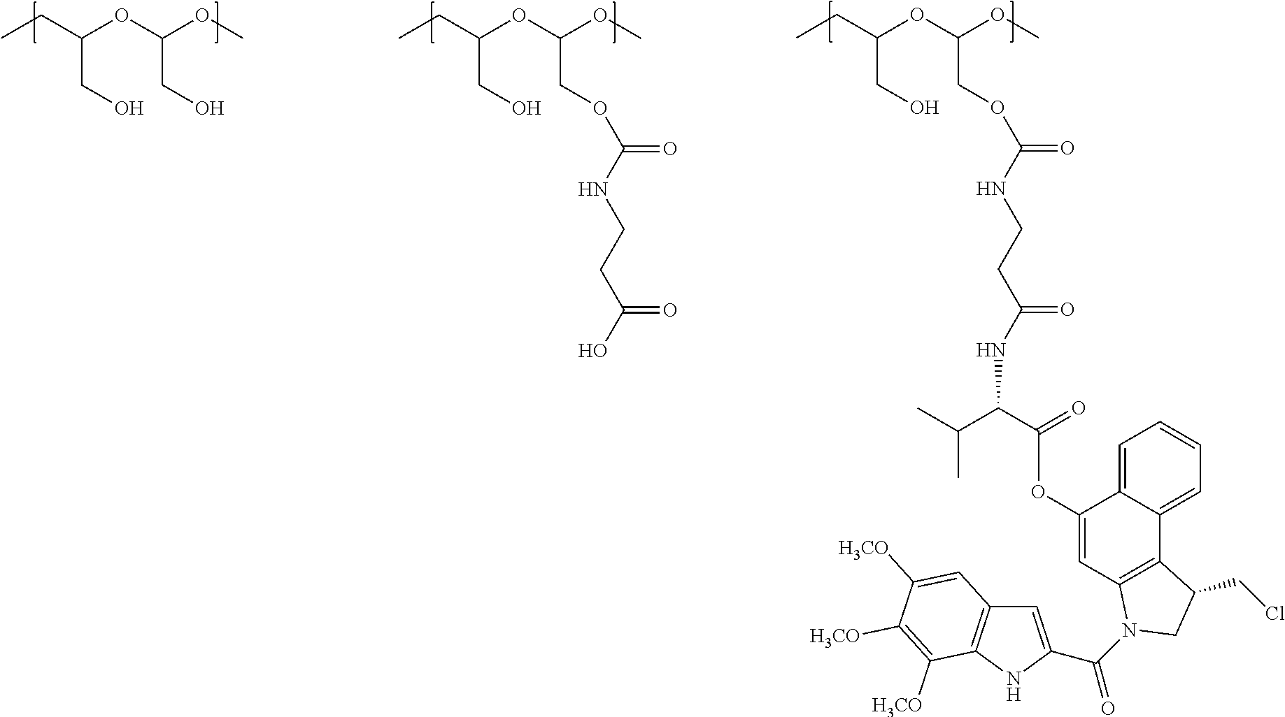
CCC(OC(OC)COC(=O)NCCC(=O)NC(C(C)C)C(=O)OC1=CC2=C(C3=CC=CC=C13)C(CCl)CN2C(C1=CC2=C(N1)C([H3CO])=C([H3CO])C([H3CO])=C2)=O)CO.CCC(OC(OC)COC(=O)NCCC(O)=O)CO.CCC(OC(OC)CO)CO
